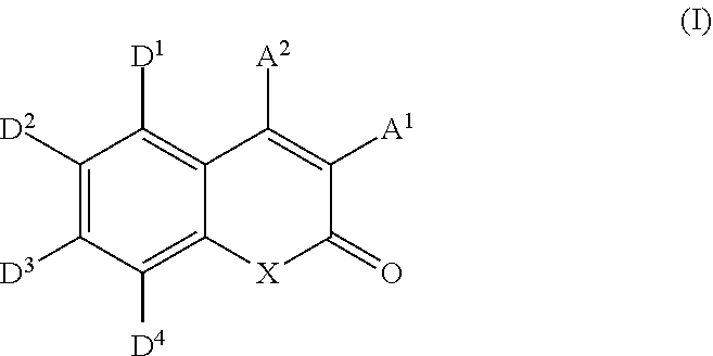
C1([D2])=C([D3])C([D4])=C2C(=C1[D1])C([A2])=C([A1])C(=O)[X]2
